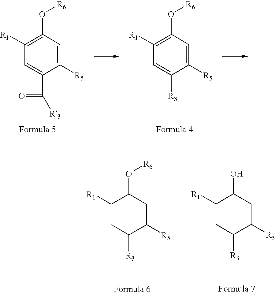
C1([R5])=CC(O[R6])=C([R1])C=C1C(=O)[R3].C1([R5])=CC(O[R6])=C([R1])C=C1[R3].C1([R5])CC(O[R6])C([R1])CC1[R3].C1([R5])CC(O)C([R1])CC1[R3]
